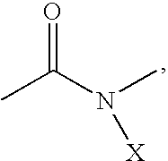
O=C(N(C)[X])C
